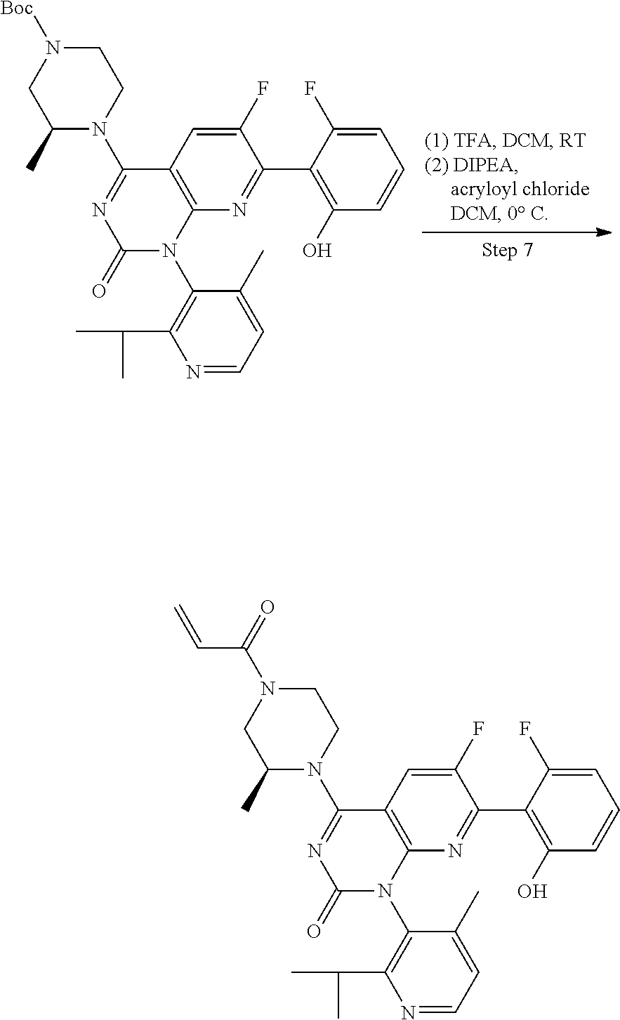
N1=CC=C(C)C(N2C3=C(C(N4CCN([Boc])CC4C)=NC2=O)C=C(F)C(C2=C(O)C=CC=C2F)=N3)=C1C(C)C.N1=CC=C(C)C(N2C3=C(C(N4CCN(C(C=C)=O)CC4C)=NC2=O)C=C(F)C(C2=C(O)C=CC=C2F)=N3)=C1C(C)C
